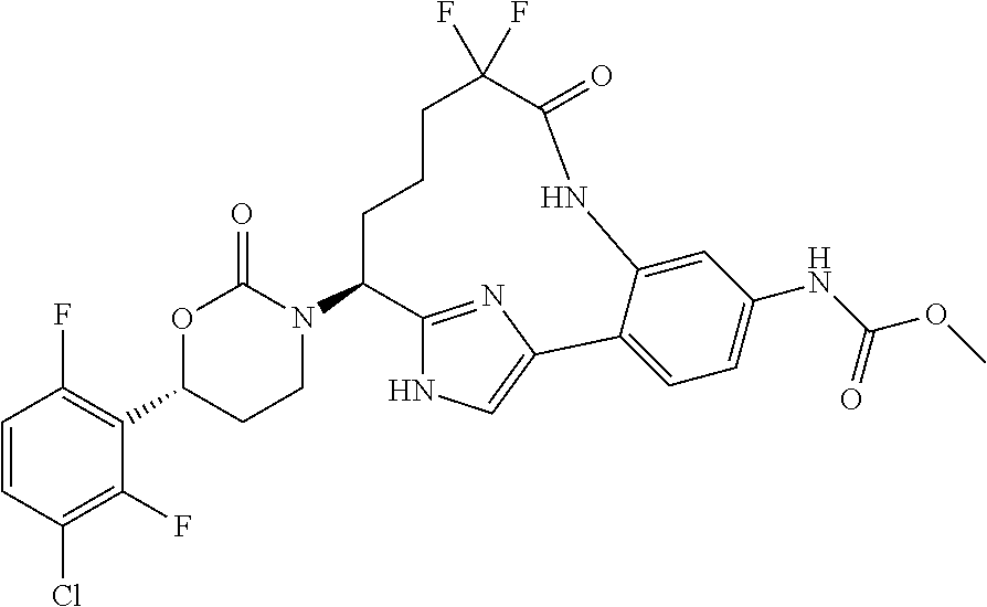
C1=CC(Cl)=C(F)C(C2CCN(C3C4=NC(=CN4)C4=CC=C(NC(OC)=O)C=C4NC(=O)C(F)(F)CCC3)C(=O)O2)=C1F
